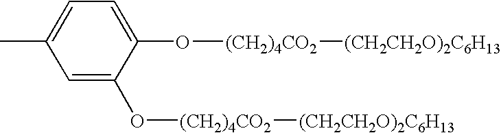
C1=C(C)C=C(O[(CH2)4CO2][(CH2CH2O)2C6H13])C(O[(CH2)4CO2][(CH2CH2O)2C6H13])=C1
